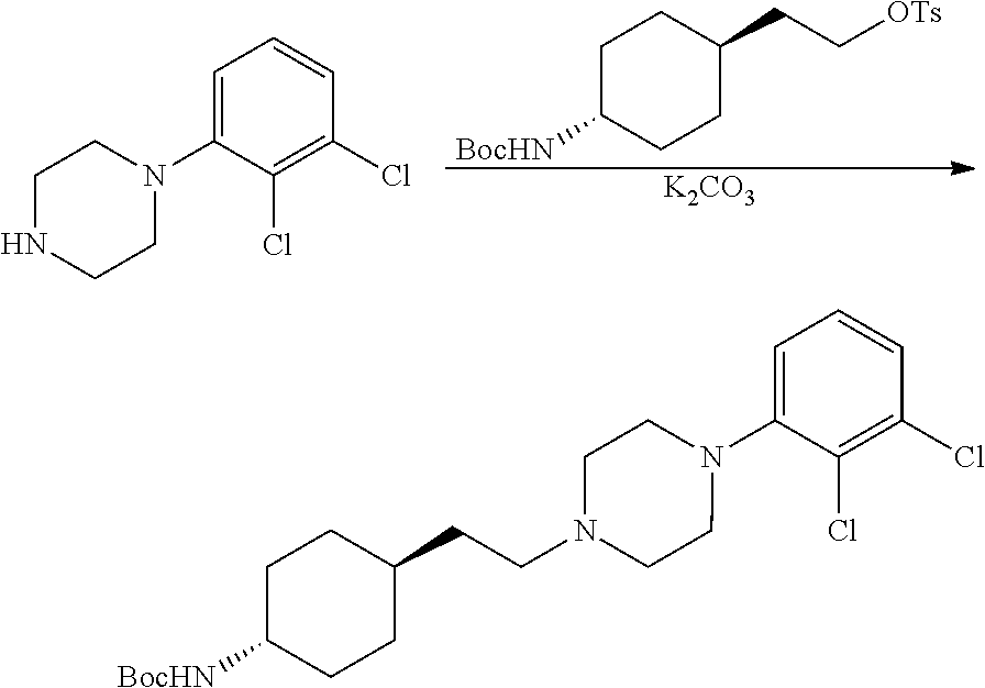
C1C([BocHN])CCC(CC[OTs])C1.[K2CO3].C1=C(N2CCNCC2)C(Cl)=C(Cl)C=C1.C1C([BocHN])CCC(CCN2CCN(C3=CC=CC(Cl)=C3Cl)CC2)C1
